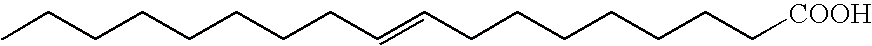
C(CCCC=CCCCCCCC[COOH])CCCC
